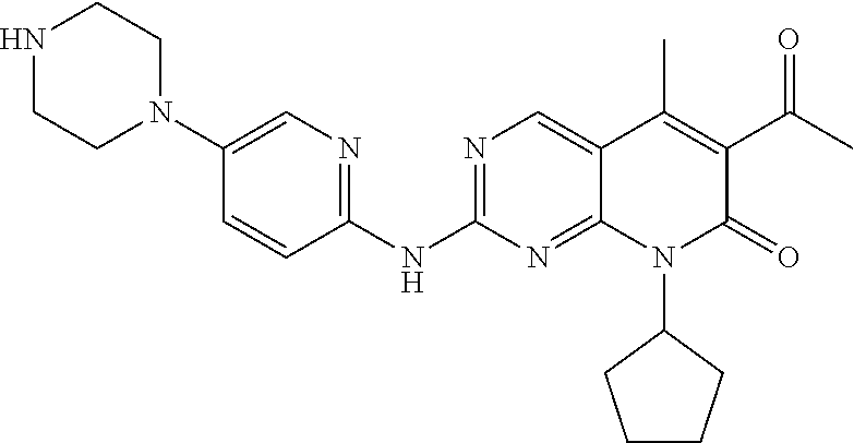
N1CCN(C2=CN=C(NC3=NC=C4C(=N3)N(C3CCCC3)C(=O)C(C(C)=O)=C4C)C=C2)CC1
